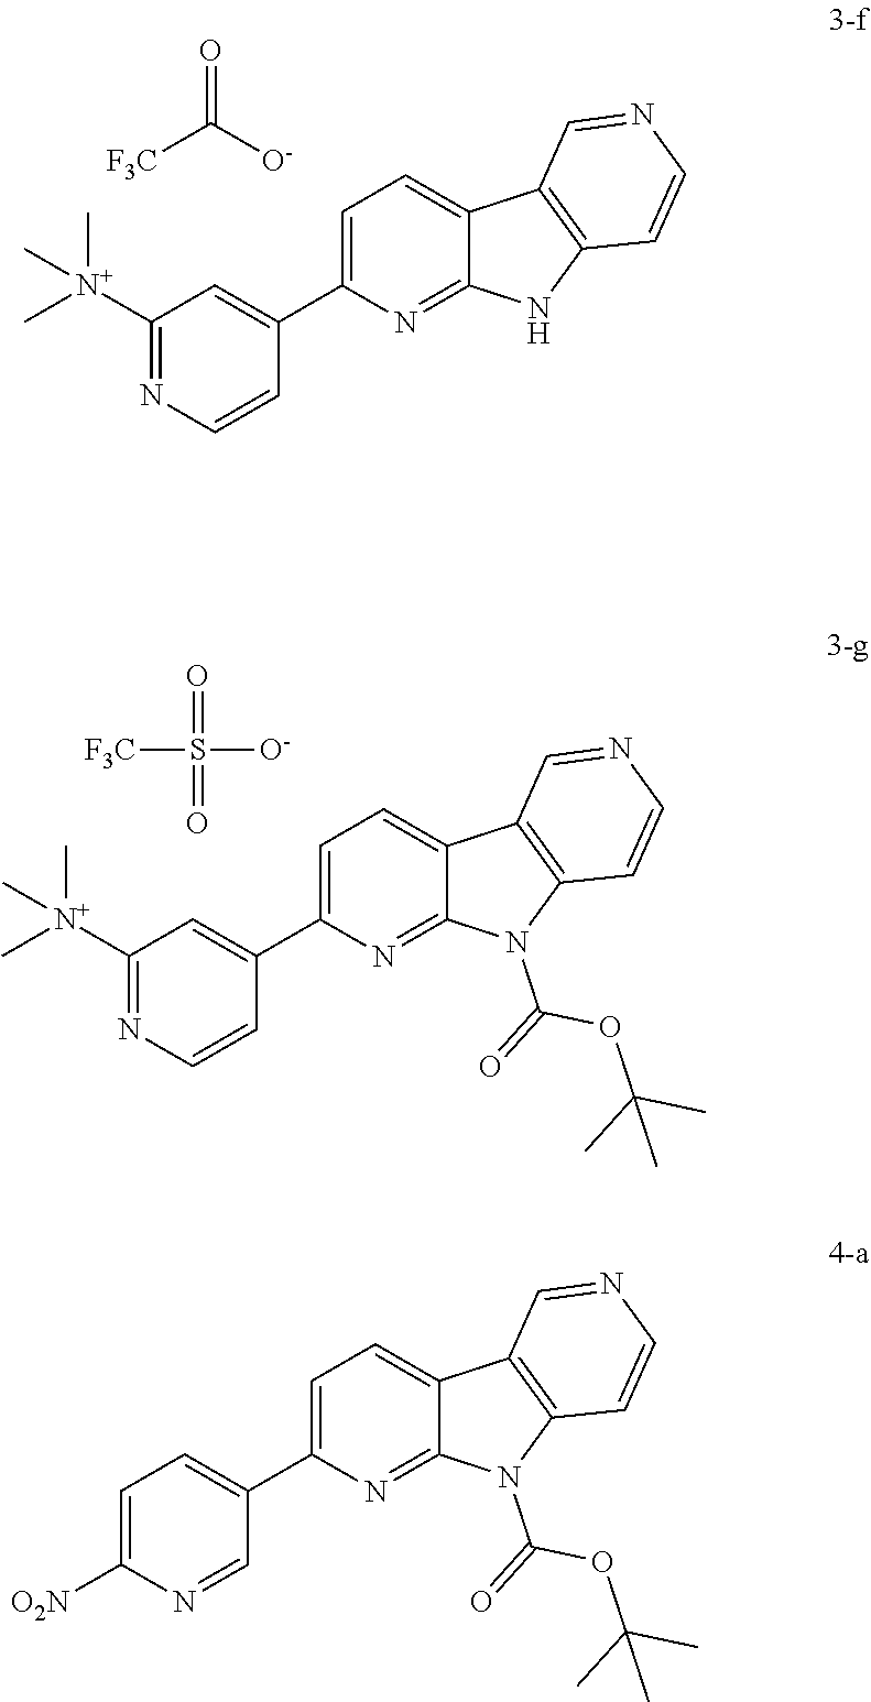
C1=C(C2=CC([N+](C)(C)C)=NC=C2)N=C2C(=C1)C1=C(N2)C=CN=C1.O=C([O-])[F3C].C1=C(C2=CC([N+](C)(C)C)=NC=C2)N=C2C(=C1)C1=C(N2C(=O)OC(C)(C)C)C=CN=C1.O=S([O-])([F3C])=O.C1=C(C2=CC=C([O2N])N=C2)N=C2C(=C1)C1=C(N2C(=O)OC(C)(C)C)C=CN=C1
